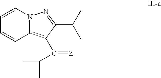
C1=CN2C(=C(C(=[Z])C(C)C)C(C(C)C)=N2)C=C1
